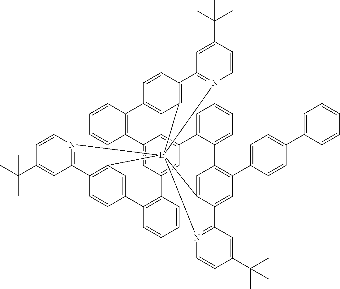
C12=CC3=CC(=C1)C1=CC=CC=C1C1=C(C4=CC=C(C5=CC=CC=C5)C=C4)C=C4C(=C1)[Ir]15(C6=C(C=CC(=C6)C6=C3C=CC=C6)C3=N1C=CC(C(C)(C)C)=C3)(C1=C(C=CC(=C1)C1=C2C=CC=C1)C1=N5C=CC(C(C)(C)C)=C1)N1=C4C=C(C(C)(C)C)C=C1
